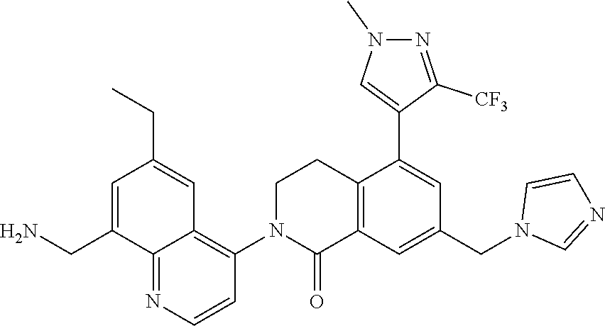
C12=C(C=C(CN3C=NC=C3)C=C1C1=CN(C)N=C1[CF3])C(=O)N(C1=C3C(=NC=C1)C(CN)=CC(CC)=C3)CC2
